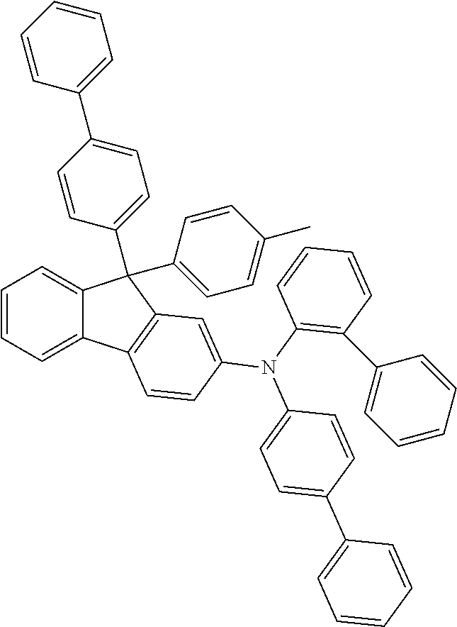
C1=CC=C2C(=C1)C(C1=CC=C(C3=CC=CC=C3)C=C1)(C1=CC=C(C)C=C1)C1=C2C=CC(N(C2=CC=C(C3=CC=CC=C3)C=C2)C2=C(C3=CC=CC=C3)C=CC=C2)=C1
